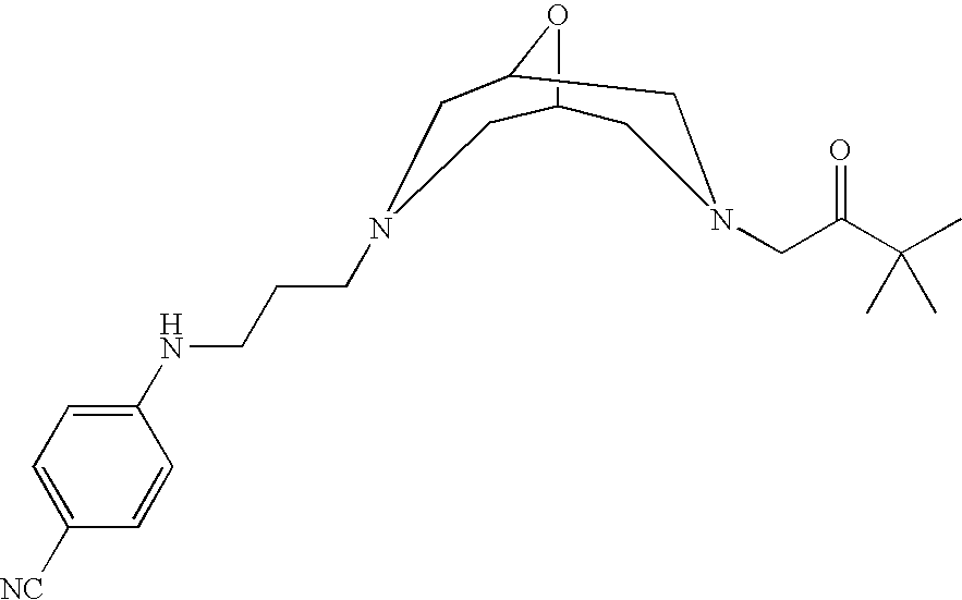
C1=CC(NCCCN2CC3OC(C2)CN(CC(C(C)(C)C)=O)C3)=CC=C1[NC]
